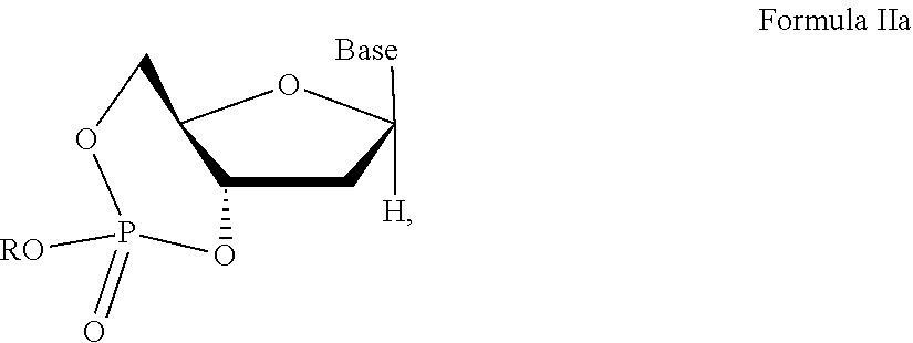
C1C2C(OC1([Base])[H])COP(=O)([RO])O2
